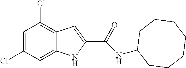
C1=C(Cl)C=C2C(=C1Cl)C=C(C(=O)NC1CCCCCCC1)N2
